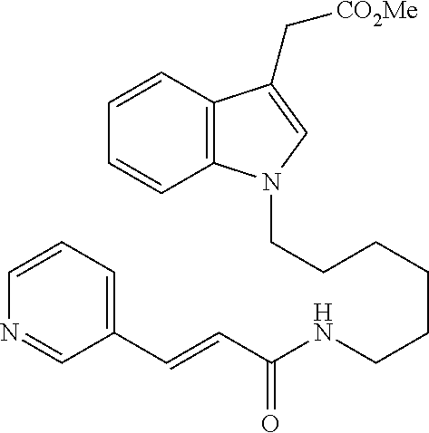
C(CCCCCNC(C=CC1=CC=CN=C1)=O)N1C2=C(C(C[CO2Me])=C1)C=CC=C2
